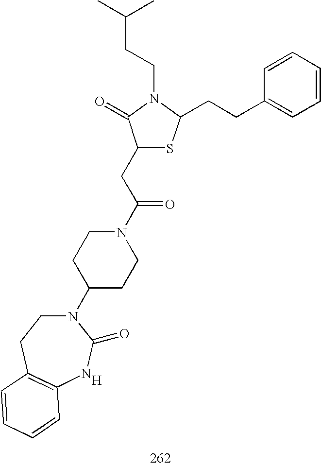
C1(CC(N2CCC(N3CCC4=C(NC3=O)C=CC=C4)CC2)=O)SC(CCC2=CC=CC=C2)N(CCC(C)C)C1=O.[H]
